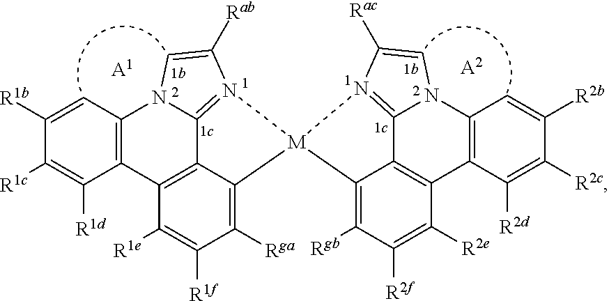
[A1].C1([R1b])=CC2=C(C([R1d])=C1[R1c])C1=C3C4=N(C([Rab])=CN24)[M]2(C3=C([Rga])C([R1f])=C1[R1e])C1=C([Rgb])C([R2f])=C([R2e])C3=C1C1=N2C([Rac])=CN1C1=C3C([R2d])=C([R2c])C([R2b])=C1.[A2]
